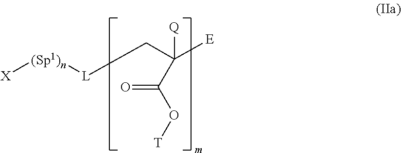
C(C([Q])([E])C(O[T])=O)[L][(Sp1)n][X]
